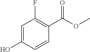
C1=C(O)C=CC(C(OC)=O)=C1F
